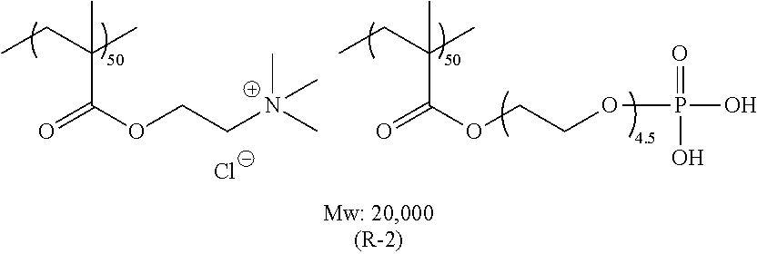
O=C(OCC[N+](C)(C)C)C(CC)(C)C.[Cl-].O=C(OCCOP(O)(=O)O)C(CC)(C)C
